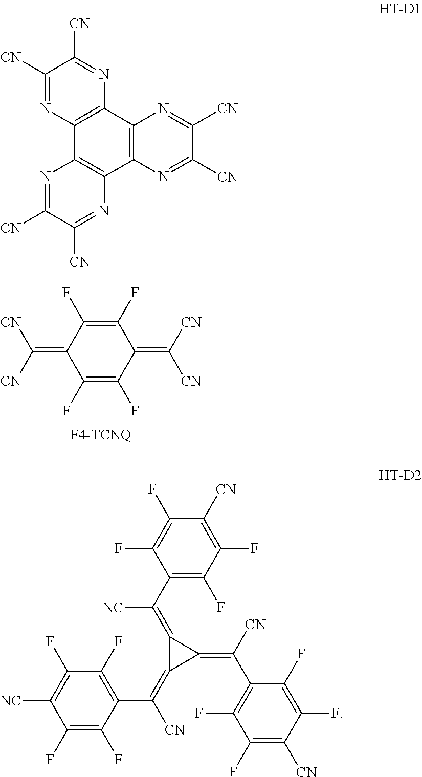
C1(F)=C(F)C(=C([CN])[CN])C(F)=C(F)C1=C([CN])[CN].C1([CN])=NC2=C(N=C1[CN])C1=C(C3=C2N=C([CN])C([CN])=N3)N=C([CN])C([CN])=N1.C1(C(=C2C(=C(C3=C(F)C(F)=C([CN])C(F)=C3F)[CN])C2=C(C2=C(F)C(F)=C([NC])C(F)=C2F)[CN])[NC])=C(F)C(F)=C([CN])C(F)=C1F
